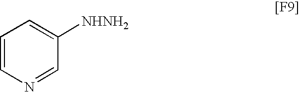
C1=CN=CC([NHNH2])=C1
